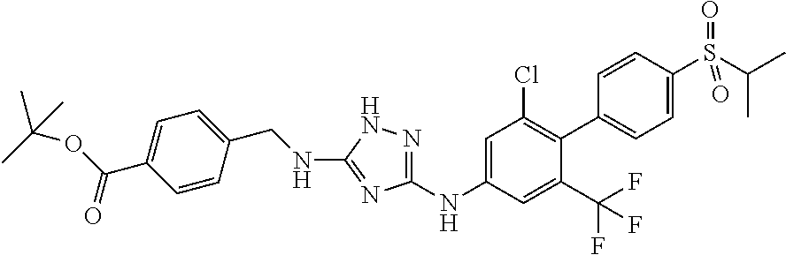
C(NC1=NC(NC2=CC(Cl)=C(C3=CC=C(S(C(C)C)(=O)=O)C=C3)C(C(F)(F)F)=C2)=NN1)C1=CC=C(C(=O)OC(C)(C)C)C=C1
